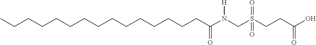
CCCCCCCCCCCCCCCC(N(CS(CCC(O)=O)(=O)=O)[H])=O
